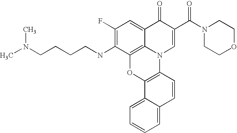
C12=C3C(=CC(F)=C1NCCCCN(C)C)C(=O)C(C(=O)N1CCOCC1)=CN3C1=C(O2)C2=CC=CC=C2C=C1
